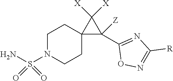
C1N(S(N)(=O)=O)CCC2(C1)C(C1=NC([R])=NO1)([Z])C2([X])[X]
